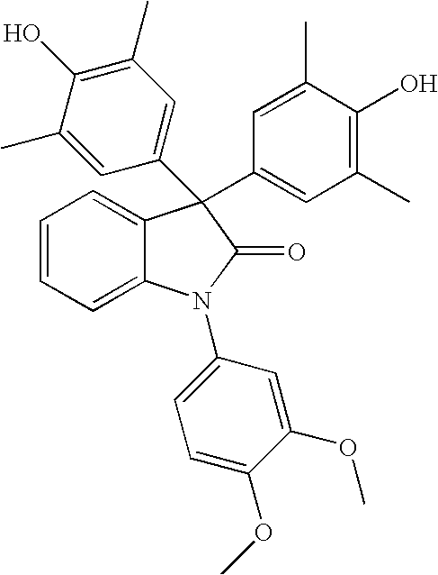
C1=CC=C2C(=C1)C(C1=CC(C)=C(O)C(C)=C1)(C1=CC(C)=C(O)C(C)=C1)C(=O)N2C1=CC=C(OC)C(OC)=C1
